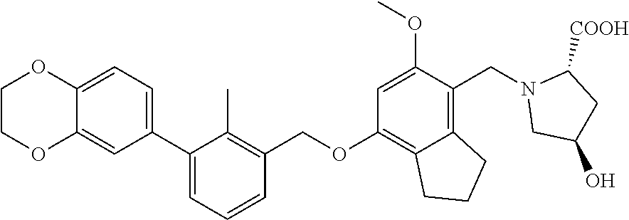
C1C(O)CC([COOH])N1CC1=C2C(=C(OCC3=C(C)C(C4=CC=C5C(=C4)OCCO5)=CC=C3)C=C1OC)CCC2
